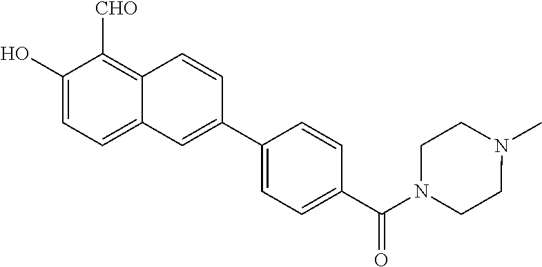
C1(O)=CC=C2C(=C1[CHO])C=CC(C1=CC=C(C(N3CCN(C)CC3)=O)C=C1)=C2
